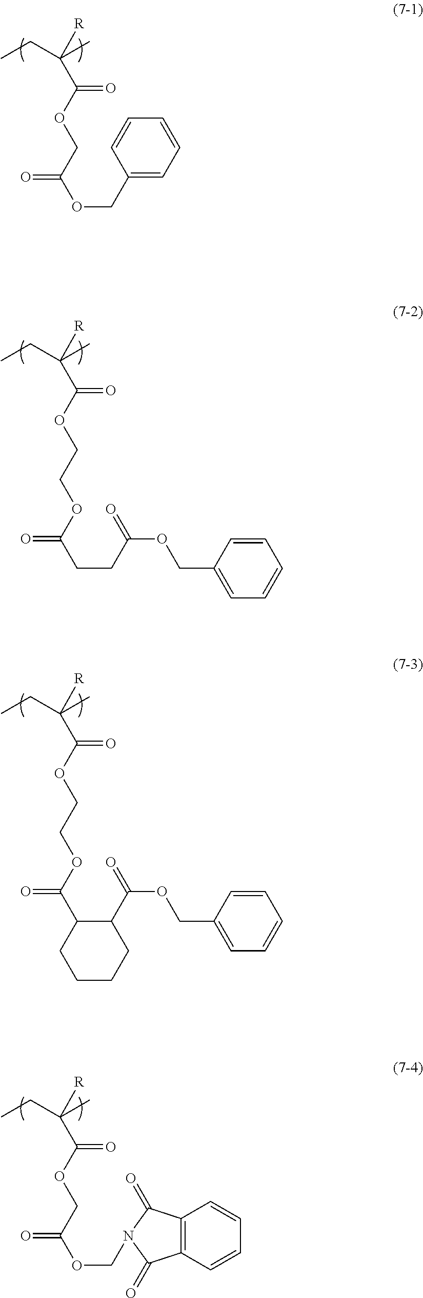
O(C(C([R])(CC)C)=O)CC(OCC1=CC=CC=C1)=O.O(C(C([R])(CC)C)=O)CCOC(CCC(=O)OCC1=CC=CC=C1)=O.O(C(C([R])(CC)C)=O)CCOC(C1C(C(=O)OCC2=CC=CC=C2)CCCC1)=O.O(C(C([R])(CC)C)=O)CC(OCN1C(=O)C2=C(C1=O)C=CC=C2)=O
